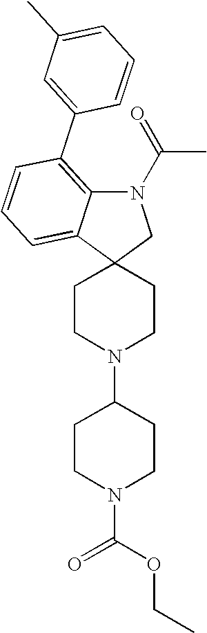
N1(C(=O)C)C2=C(C3=CC(C)=CC=C3)C=CC=C2C2(C1)CCN(C1CCN(C(OCC)=O)CC1)CC2
